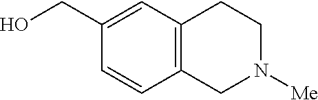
C1=C(CO)C=CC2=C1CCN([Me])C2
